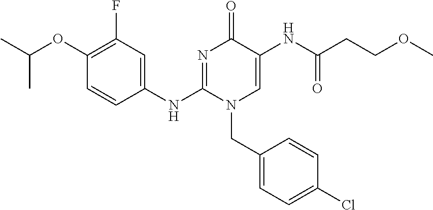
C1(OC(C)C)=C(F)C=C(NC2=NC(=O)C(NC(CCOC)=O)=CN2CC2=CC=C(Cl)C=C2)C=C1
